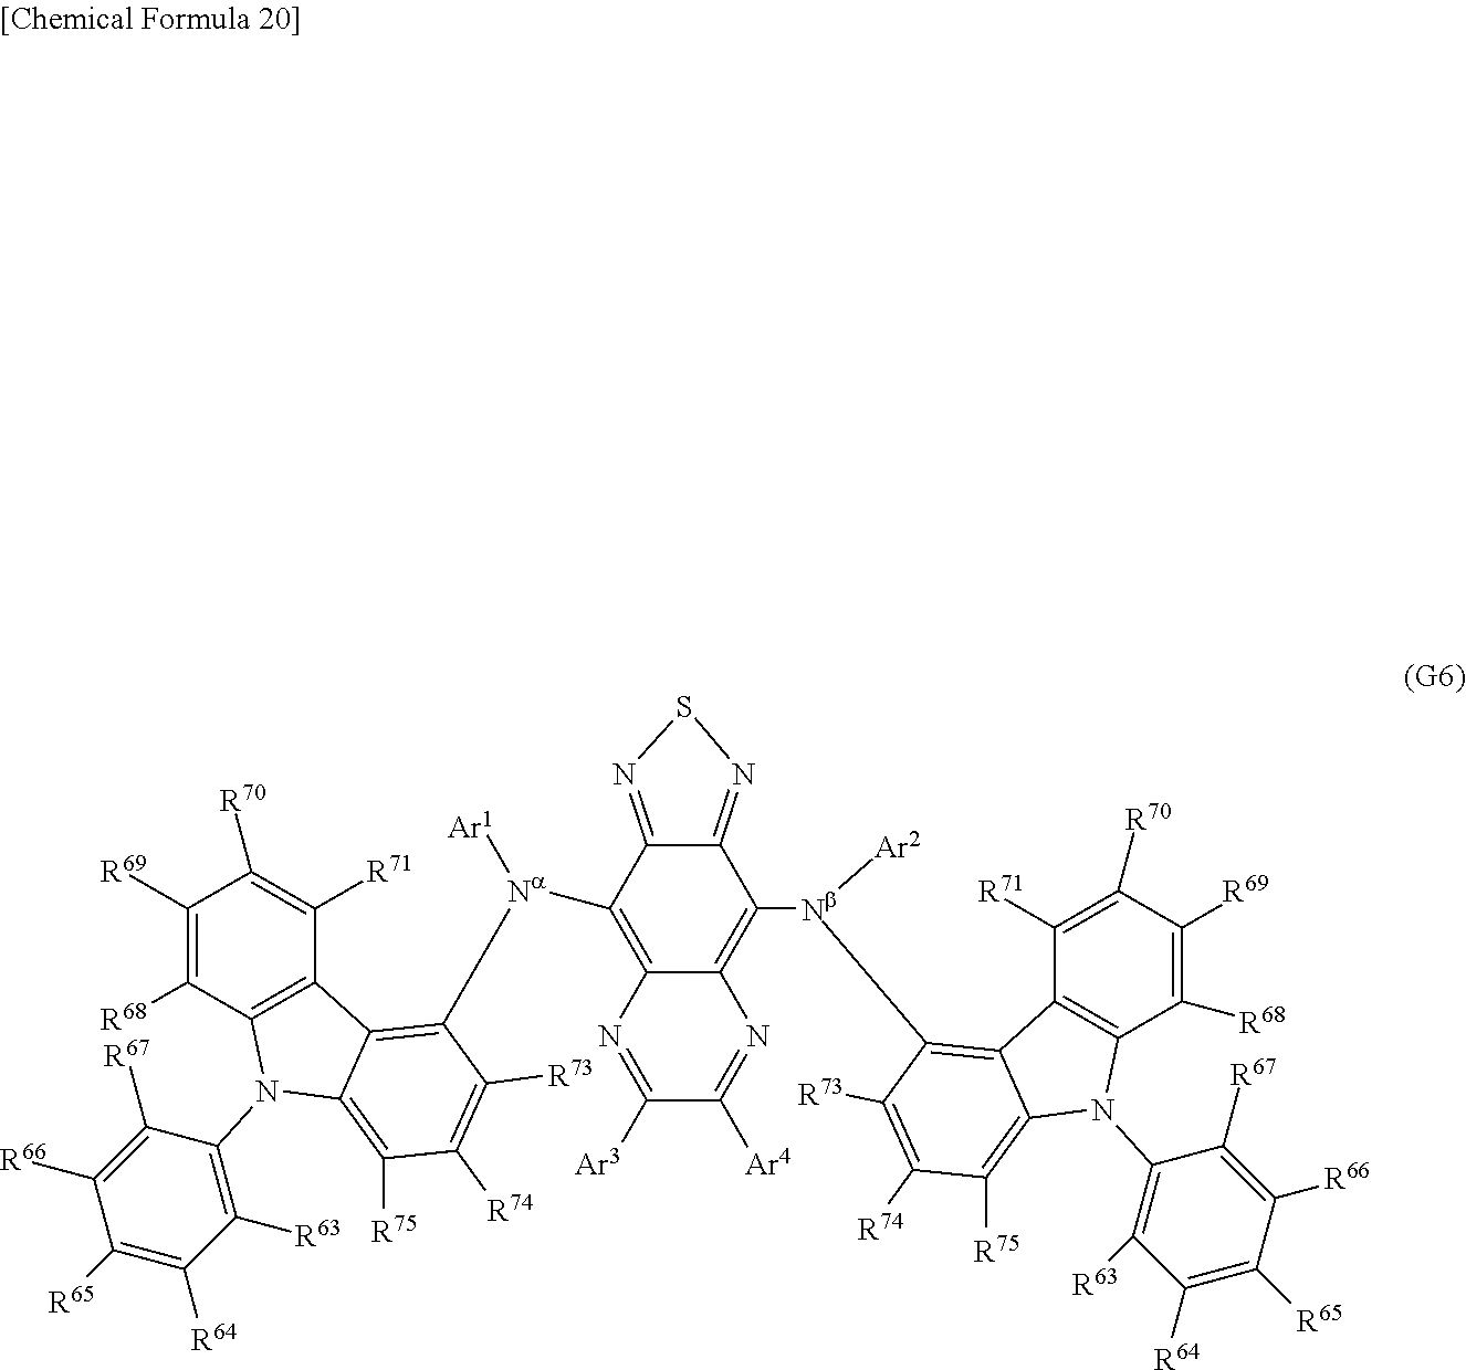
C12=C([Nb]([Ar2])C3=C4C5=C(C([R68])=C([R69])C([R70])=C5[R71])N(C5=C([R63])C([R64])=C([R65])C([R66])=C5[R67])C4=C([R75])C([R74])=C3[R73])C3=NSN=C3C([Na]([Ar1])C3=C4C5=C(C([R68])=C([R69])C([R70])=C5[R71])N(C5=C([R63])C([R64])=C([R65])C([R66])=C5[R67])C4=C([R75])C([R74])=C3[R73])=C1N=C([Ar3])C([Ar4])=N2
